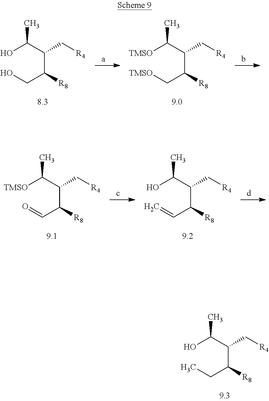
C(C(C[R4])C([TMSO])C)([R8])C[TMSO].C(C(C[R4])C(O)C)([R8])CO.C(C(C[R4])C(O)C)([R8])C=C.C(C(C[R4])C([TMSO])C)([R8])C=O.C(C(C[R4])C(O)C)([R8])CC
